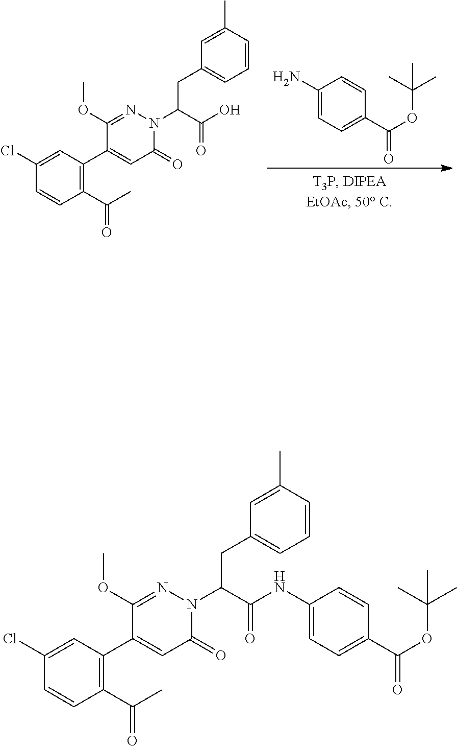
COC1=NN(C(C(O)=O)CC2=CC=CC(C)=C2)C(=O)C=C1C1=C(C(C)=O)C=CC(Cl)=C1.C1(N)=CC=C(C(OC(C)(C)C)=O)C=C1.COC1=NN(C(C(NC2=CC=C(C(OC(C)(C)C)=O)C=C2)=O)CC2=CC=CC(C)=C2)C(=O)C=C1C1=C(C(C)=O)C=CC(Cl)=C1
